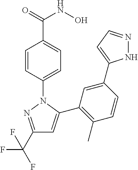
C1(C(F)(F)F)=NN(C2=CC=C(C(=O)NO)C=C2)C(C2=C(C)C=CC(C3=CC=NN3)=C2)=C1
